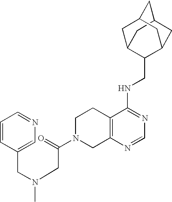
C12=C(N=CN=C1NCC1C3CC4CC(C3)CC1C4)CN(C(CN(CC1=CN=CC=C1)C)=O)CC2
